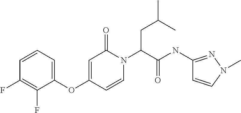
C1=C(OC2=CC=CC(F)=C2F)C=CN(C(C(=O)NC2=NN(C)C=C2)CC(C)C)C1=O
